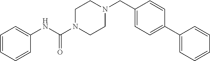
C1=CC=CC(NC(N2CCN(CC3=CC=C(C4=CC=CC=C4)C=C3)CC2)=O)=C1
